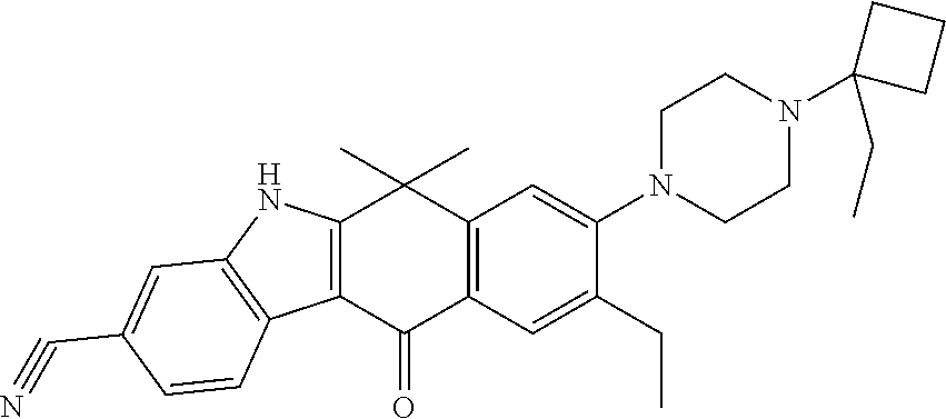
C12=C(C(=O)C3=C(C1(C)C)C=C(N1CCN(C4(CC)CCC4)CC1)C(CC)=C3)C1=C(N2)C=C(C#N)C=C1
